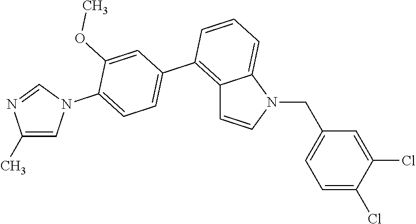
C12=C(C3=CC=C(N4C=C(C)N=C4)C(OC)=C3)C=CC=C1N(CC1=CC=C(Cl)C(Cl)=C1)C=C2
